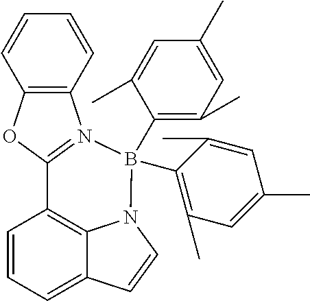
C1=CC=C2C3=C1C1=N(C4=C(O1)C=CC=C4)B(C1=C(C)C=C(C)C=C1C)(C1=C(C)C=C(C)C=C1C)N3C=C2
